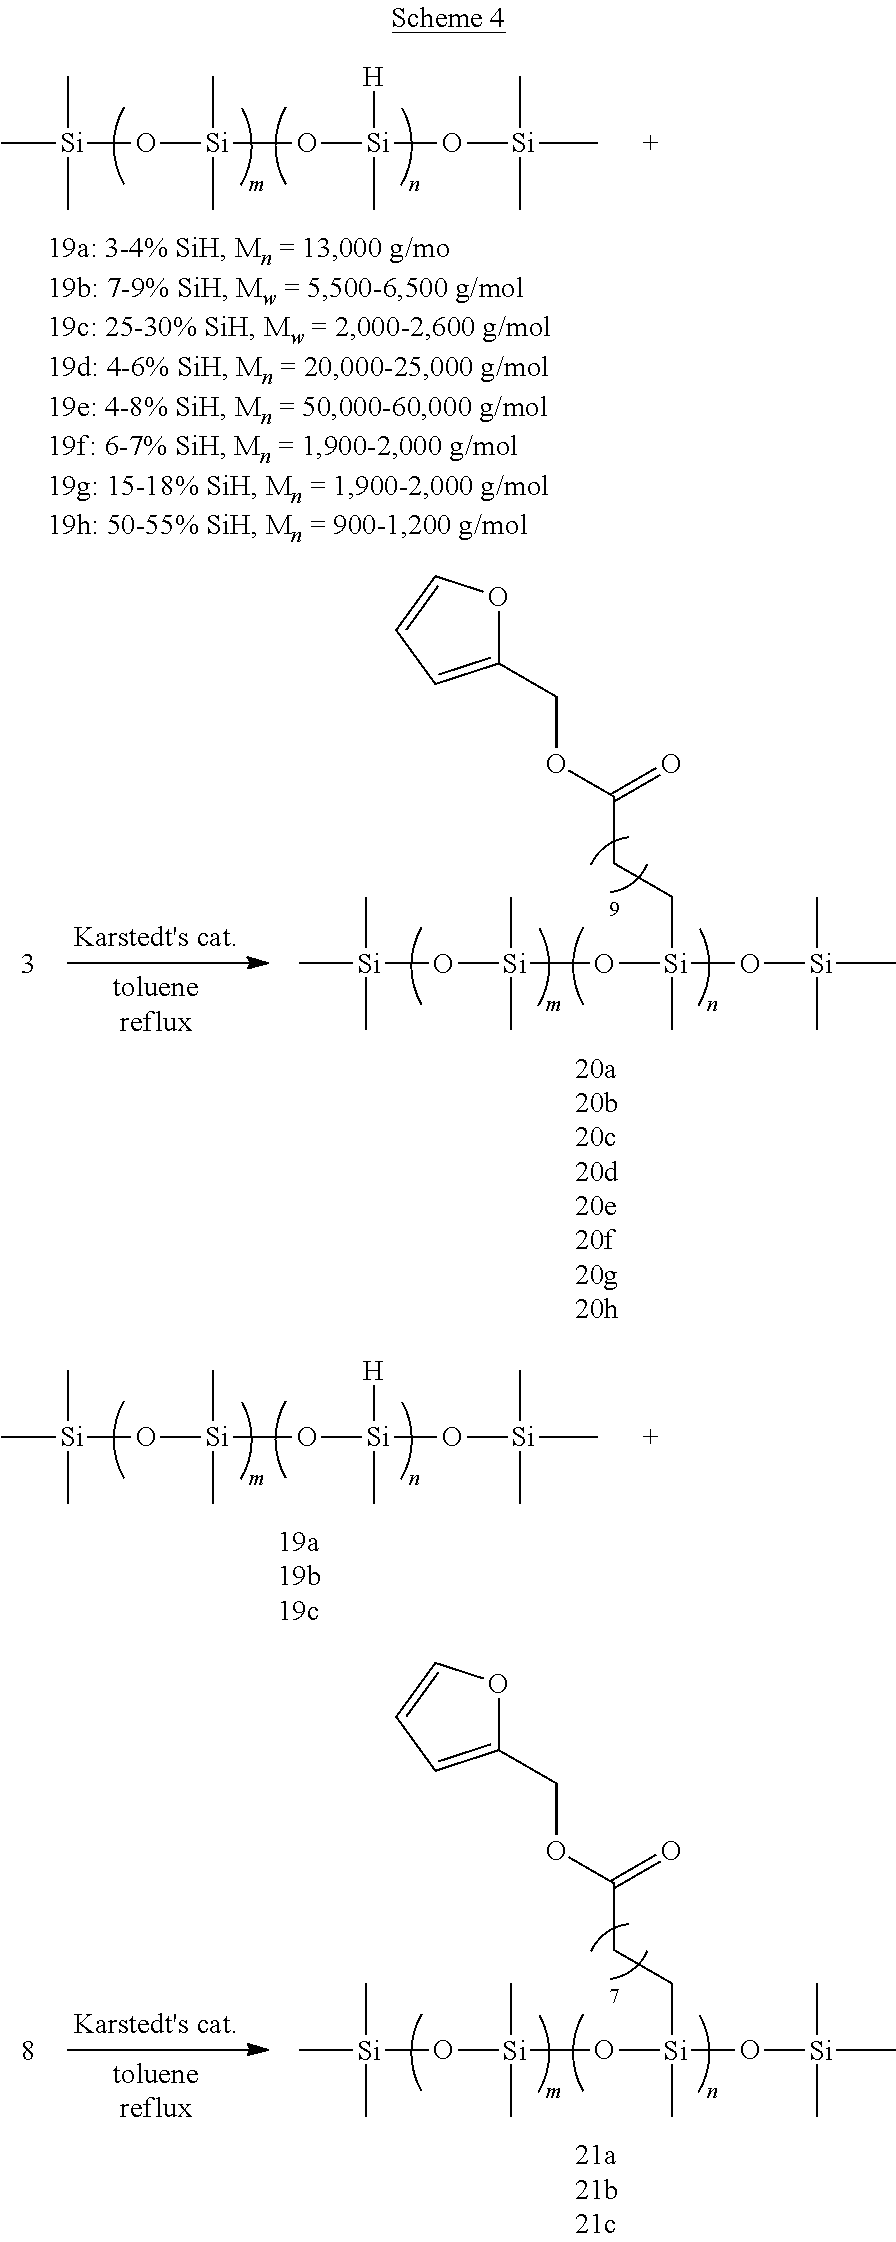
C[Si](O[Si](O[Si](O[Si](C)(C)C)([H])C)(C)C)(C)C.C[Si](O[Si](O[Si](O[Si](C)(C)C)(CCC(OCC1=CC=CO1)=O)C)(C)C)(C)C.C[Si](O[Si](O[Si](O[Si](C)(C)C)([H])C)(C)C)(C)C.C[Si](O[Si](O[Si](O[Si](C)(C)C)(CCC(OCC1=CC=CO1)=O)C)(C)C)(C)C
